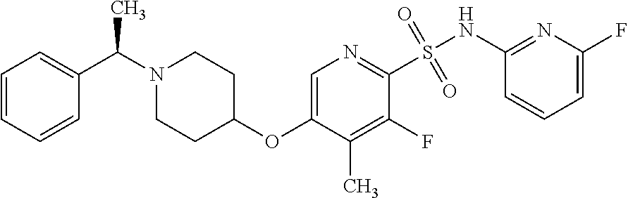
C1=C(OC2CCN(C(C3=CC=CC=C3)C)CC2)C(C)=C(F)C(S(=O)(=O)NC2=NC(F)=CC=C2)=N1
